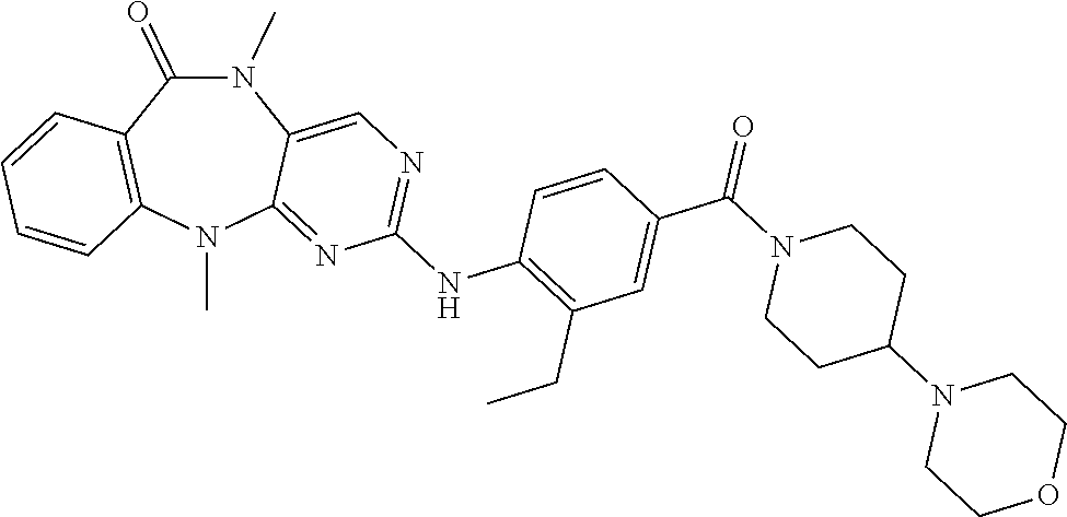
N1(C)C(=O)C2=C(N(C)C3=NC(NC4=C(CC)C=C(C(N5CCC(N6CCOCC6)CC5)=O)C=C4)=NC=C13)C=CC=C2
